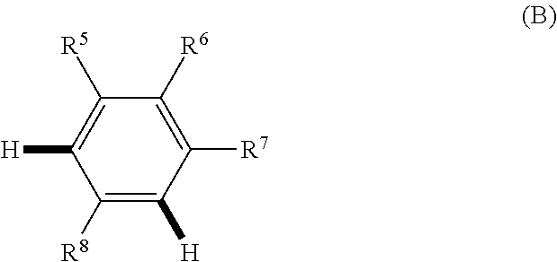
[H]C1=C([R5])C([R6])=C([R7])C([H])=C1[R8]
